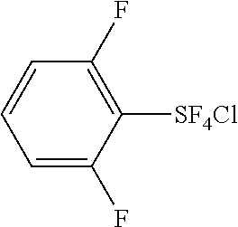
C1=C(F)C([SF4Cl])=C(F)C=C1
